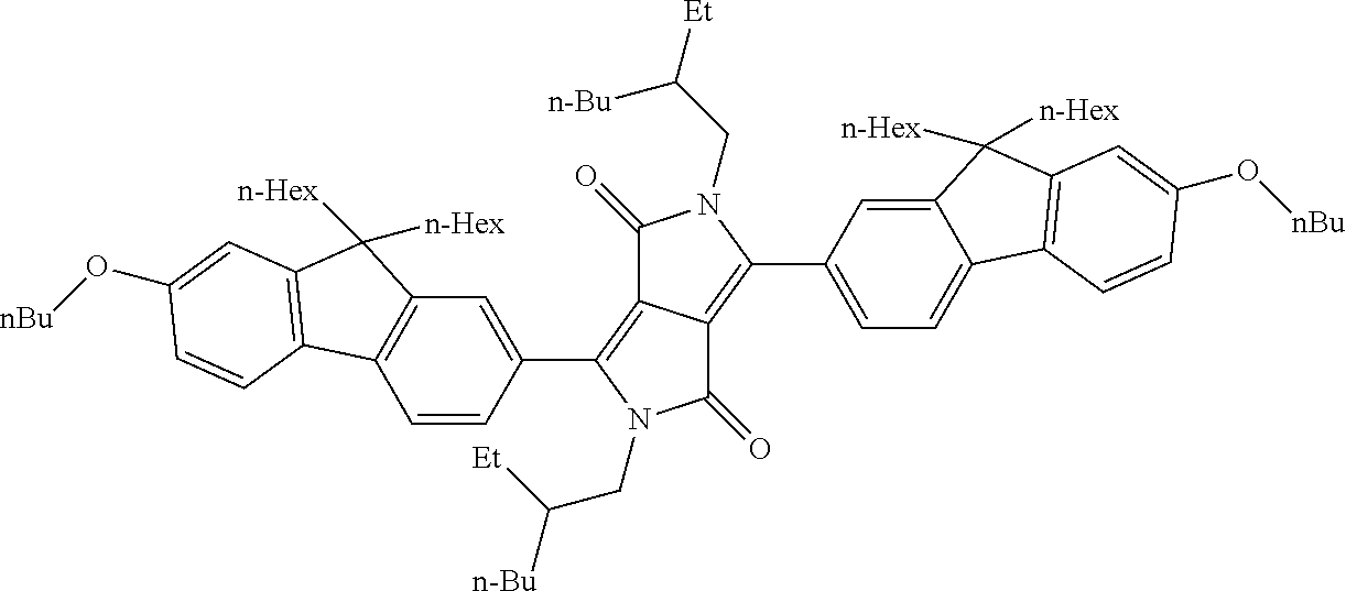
C1(=O)C2=C(C3=CC4=C(C=C3)C3=C(C4([n-Hex])[n-Hex])C=C(O[nBu])C=C3)N(CC([n-Bu])[Et])C(=O)C2=C(C2=CC=C3C(=C2)C([n-Hex])([n-Hex])C2=C3C=CC(O[nBu])=C2)N1CC([Et])[n-Bu]
